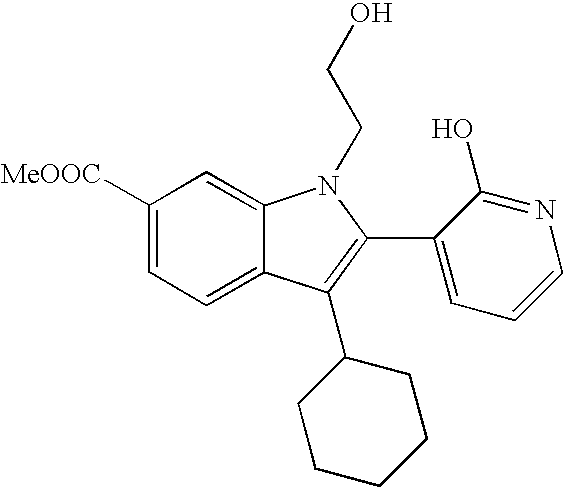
C12=CC=C([MeOOC])C=C1N(CCO)C(C1=CC=CN=C1O)=C2C1CCCCC1
